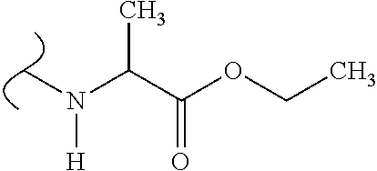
CN(C(C(=O)OCC)C)[H]
